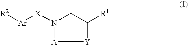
[Y]1C([R1])CN([X][Ar][R2])[A]1
